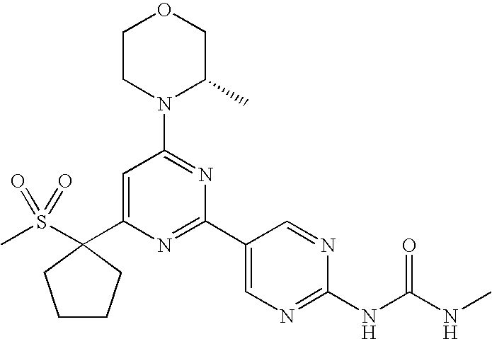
C1(C2(S(C)(=O)=O)CCCC2)=CC(N2C(C)COCC2)=NC(C2=CN=C(NC(=O)NC)N=C2)=N1
